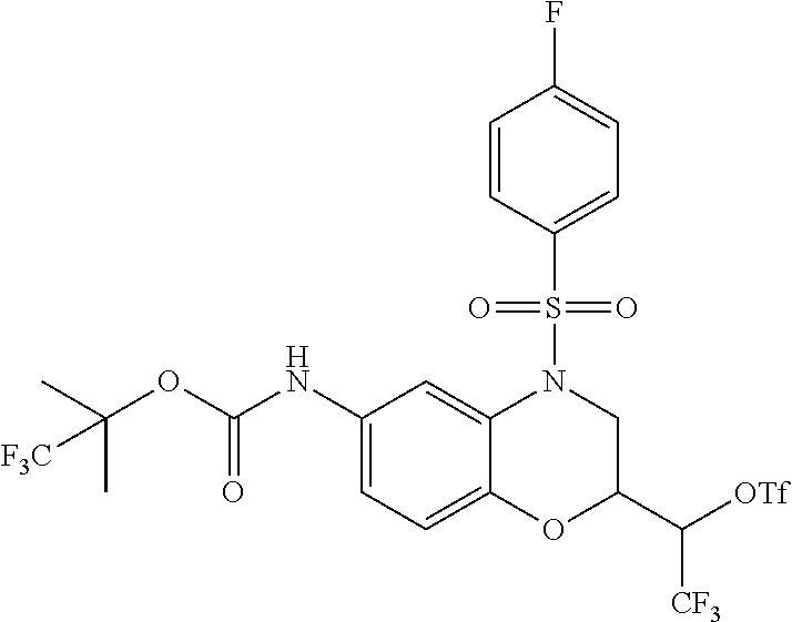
C1(NC(OC(C)(C)[F3C])=O)=CC=C2C(=C1)N(S(C1=CC=C(F)C=C1)(=O)=O)CC(C([OTf])[CF3])O2
